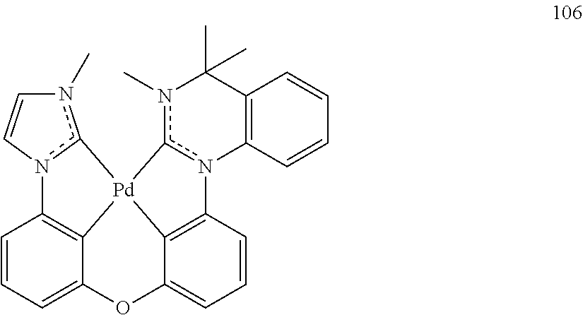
C1=CC=C2C3=C1n1c(n(C)C=C1)[Pd]31C3=C(C=CC=C3O2)n2c1n(C)C(C)(C)C1=C2C=CC=C1
